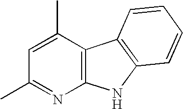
C1=C(C)C2=C(N=C1C)NC1=C2C=CC=C1
